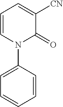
C1=CC=C([CN])C(=O)N1C1=CC=CC=C1
